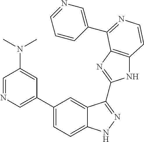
C1(C2=CN=CC(N(C)C)=C2)=CC=C2C(=C1)C(C1=NC3=C(N1)C=CN=C3C1=CN=CC=C1)=NN2
